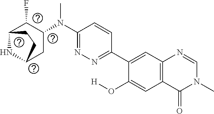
C1(C2=CC3=C(C=C2O[H])C(=O)N(C)C=N3)=NN=C(N(C2C(F)C3NC(C2)CC3)C)C=C1
